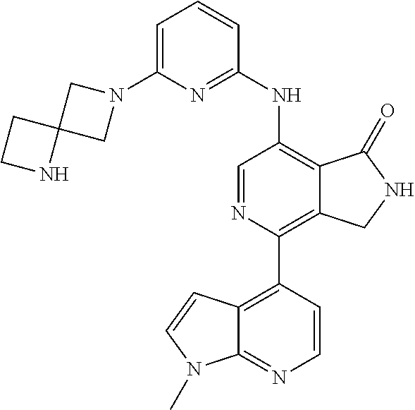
C1(N2CC3(C2)CCN3)=CC=CC(NC2=C3C(=C(C4=C5C(=NC=C4)N(C)C=C5)N=C2)CNC3=O)=N1
